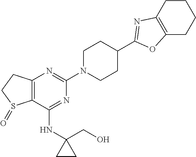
C12=C(CCS1=O)N=C(N1CCC(C3=NC4=C(CCCC4)O3)CC1)N=C2NC1(CO)CC1
